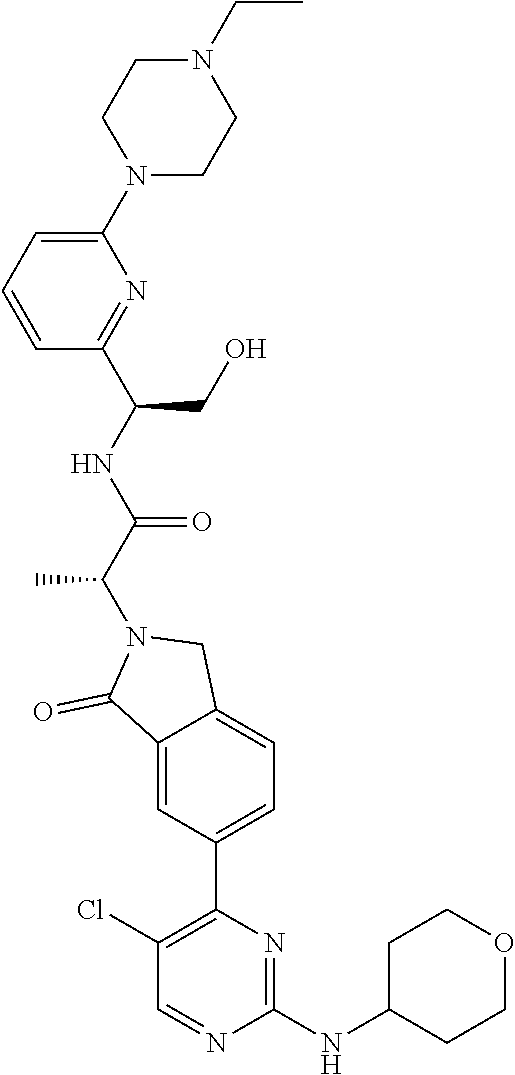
C1(N2CCN(CC)CC2)=CC=CC(C(NC(C(N2C(=O)C3=CC(C4=C(Cl)C=NC(NC5CCOCC5)=N4)=CC=C3C2)C)=O)CO)=N1
